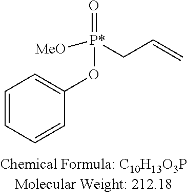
C1=CC=CC(O[P*](CC=C)([MeO])=O)=C1
